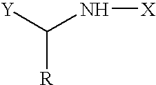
[Y]C([R])N[X]
